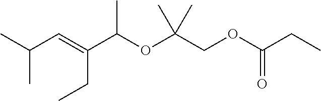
CC(C=C(C(OC(COC(CC)=O)(C)C)C)CC)C
